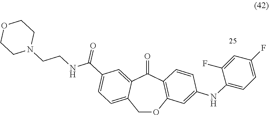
O=C1C2=CC(C(NCCN3CCOCC3)=O)=CC=C2COC2=C1C=CC(NC1=CC=C(F)C=C1F)=C2
